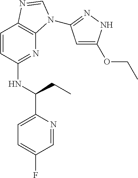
C1=CC(NC(C2=CC=C(F)C=N2)CC)=NC2=C1N=CN2C1=NNC(OCC)=C1
